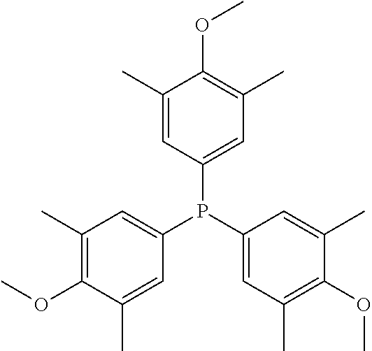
C1(C)=CC(P(C2=CC(C)=C(OC)C(C)=C2)C2=CC(C)=C(OC)C(C)=C2)=CC(C)=C1OC
